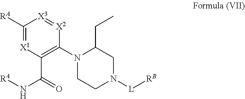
N1(C2=C(C(N[R4])=O)[X1]=C([RA])[X3]=[X2]2)CCN([L][RB])CC1CC
